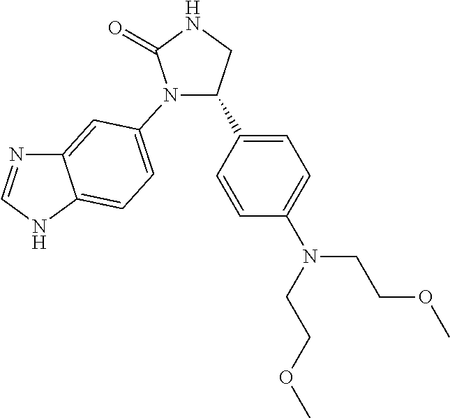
C1(C2=CC=C(N(CCOC)CCOC)C=C2)CNC(=O)N1C1=CC=C2C(=C1)N=CN2
